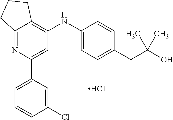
C12=NC(C3=CC=CC(Cl)=C3)=CC(NC3=CC=C(CC(O)(C)C)C=C3)=C1CCC2.[HCI]
